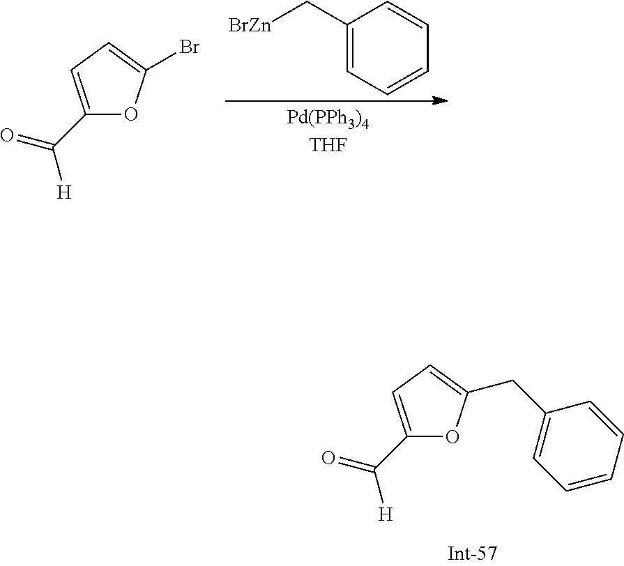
C1(C(=O)[H])=CC=C(Br)O1.C1(C[BrZn])=CC=CC=C1.C1(C(=O)[H])=CC=C(CC2=CC=CC=C2)O1
